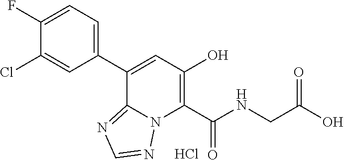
C1(C2=CC(O)=C(C(NCC(O)=O)=O)N3C2=NC=N3)=CC=C(F)C(Cl)=C1.Cl
